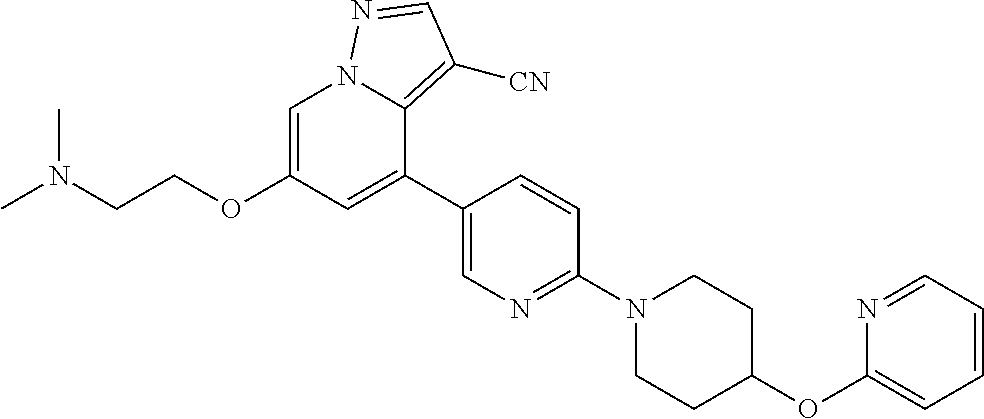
C1(C2=CC(OCCN(C)C)=CN3C2=C([CN])C=N3)=CN=C(N2CCC(OC3=CC=CC=N3)CC2)C=C1
